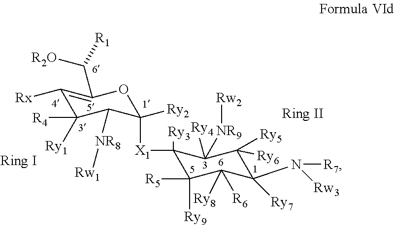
C1([X1]C2([Ry3])C([R5])([Ry9])C([R6])([Ry8])C([Ry7])(N([R7])[Rw3])C([Ry6])([Ry5])C2([NR9][Rw2])[Ry4])([Ry2])C([NR8][Rw1])C([R4])([Ry1])C([Rx])=C(C([R1])[R2O])O1
